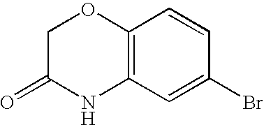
C1C(=O)NC2=C(O1)C=CC(Br)=C2
